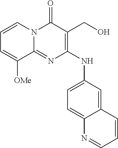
C1=CN2C(=NC(NC3=CC=C4C(=C3)C=CC=N4)=C(CO)C2=O)C([OMe])=C1
